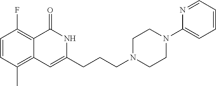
C1=CC(C)=C2C(=C1F)C(=O)NC(CCCN1CCN(C3=CC=CC=N3)CC1)=C2
